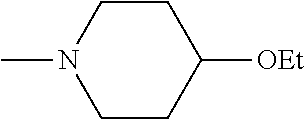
C1CN(C)CCC1[OEt]
